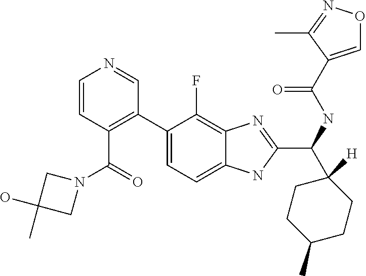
C1=CC(C(=O)N2CC(O)(C)C2)=C(C2=CC=C3C(=C2F)N=C(C(C2([H])CCC(C)CC2)NC(=O)C2=CON=C2C)N3)C=N1
